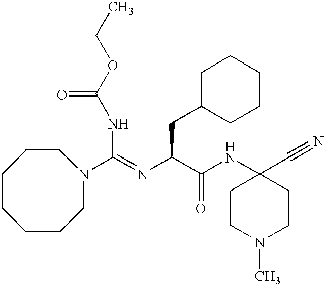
C(NC(OCC)=O)(=NC(CC1CCCCC1)C(NC1(C#N)CCN(C)CC1)=O)N1CCCCCCC1
